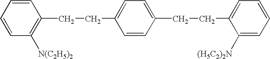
C1=CC(CCC2=CC=C(CCC3=CC=CC=C3[(H5C2)2N])C=C2)=C([N(C2H5)2])C=C1
